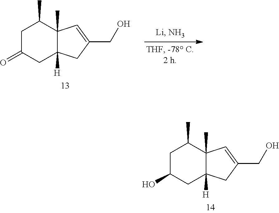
C1C(O)CC2([H])C(C)(C1C)C=C(CO)C2.C1C(=O)CC2([H])C(C)(C1C)C=C(CO)C2
